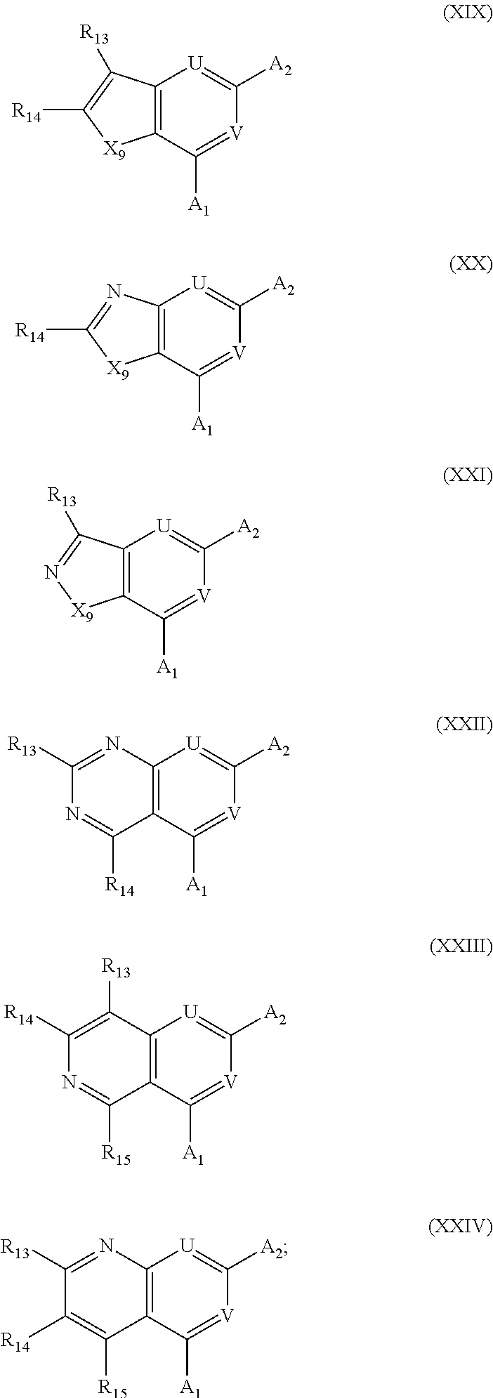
C12=C(C([A1])=[V]C([A2])=[U]1)[X9]C([R14])=C2[R13].C12=C(C([A1])=[V]C([A2])=[U]1)[X9]C([R14])=N2.C12=C(C([A1])=[V]C([A2])=[U]1)[X9]N=C2[R13].C1([R13])=NC2=C(C([R14])=N1)C([A1])=[V]C([A2])=[U]2.C1([R14])=C([R13])C2=C(C([R15])=N1)C([A1])=[V]C([A2])=[U]2.C1([R13])=NC2=C(C([R15])=C1[R14])C([A1])=[V]C([A2])=[U]2
